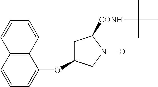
[CONH](C(C)(C)C)C1N(O)CC(OC2=CC=CC3=C2C=CC=C3)C1
